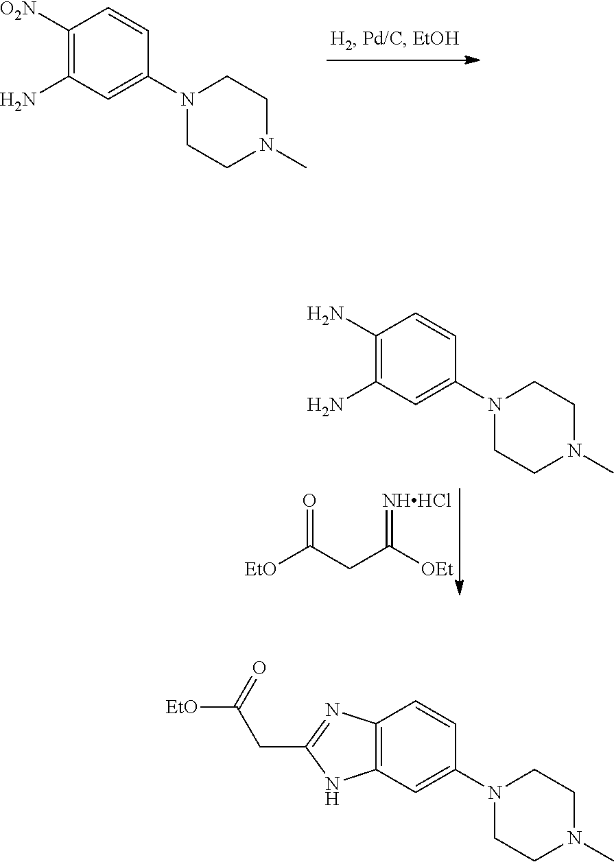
[O2N]C1=C(N)C=C(N2CCN(C)CC2)C=C1.O=C(CC([OEt])=[NHHCl])[EtO].NC1=C(N)C=C(N2CCN(C)CC2)C=C1.C12=C(C=C(N3CCN(C)CC3)C=C1)NC(CC([EtO])=O)=N2
